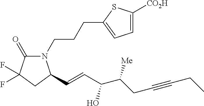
N1(CCCC2=CC=C([CO2H])S2)C(=O)C(F)(F)CC1C=CC(C(CC#CCC)[Me])O
